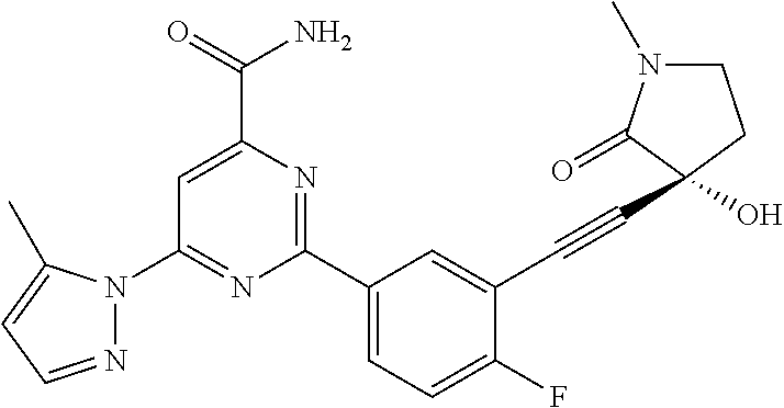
C1=C(C(=O)N)N=C(C2=CC=C(F)C(C#CC3(O)C(=O)N(C)CC3)=C2)N=C1N1N=CC=C1C
